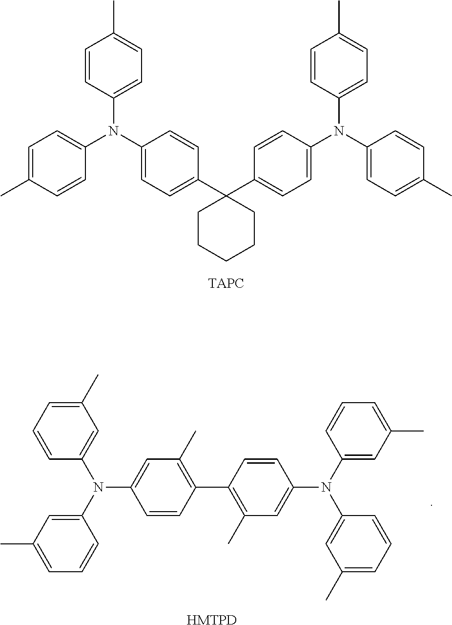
[HMTPD].C1(N(C2=CC(C)=CC=C2)C2=CC(C)=CC=C2)=CC(C)=C(C2=C(C)C=C(N(C3=CC(C)=CC=C3)C3=CC(C)=CC=C3)C=C2)C=C1.C1(N(C2=CC=C(C3(C4=CC=C(N(C5=CC=C(C)C=C5)C5=CC=C(C)C=C5)C=C4)CCCCC3)C=C2)C2=CC=C(C)C=C2)=CC=C(C)C=C1
